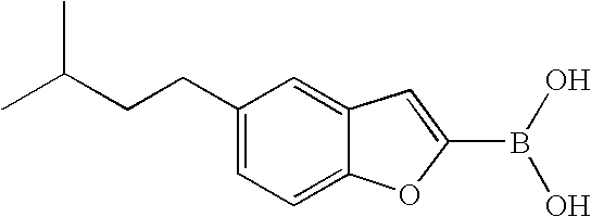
C(CC1=CC=C2C(=C1)C=C(B(O)O)O2)C(C)C
